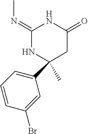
C1(=NC)NC(C2=CC=CC(Br)=C2)(C)CC(=O)N1
